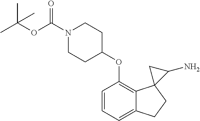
C1=CC(OC2CCN(C(OC(C)(C)C)=O)CC2)=C2C(=C1)CCC21C(N)C1
